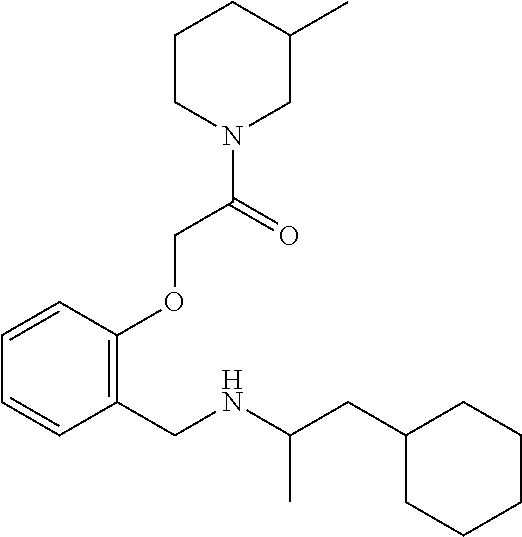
C1=CC=CC(OCC(N2CC(C)CCC2)=O)=C1CNC(CC1CCCCC1)C
